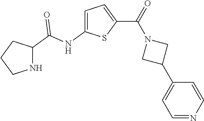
C1=C(NC(=O)C2NCCC2)SC(C(N2CC(C3=CC=NC=C3)C2)=O)=C1
